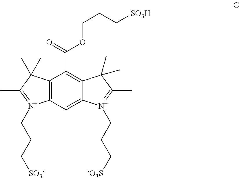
C12=C(C=C3C(=C1C(=O)OCCC[SO3H])C(C)(C)C(C)=[N+]3CCC[-O3S])[N+](CCC[SO3-])=C(C)C2(C)C
